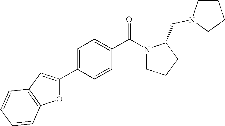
C1=C(C2=CC3=C(O2)C=CC=C3)C=CC(C(N2CCCC2CN2CCCC2)=O)=C1
